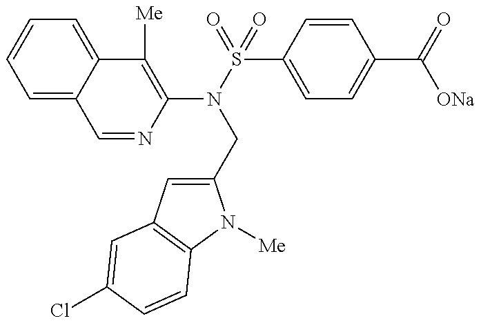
C1=NC(N(S(=O)(=O)C2=CC=C(C(=O)[ONa])C=C2)CC2=CC3=C(N2[Me])C=CC(Cl)=C3)=C([Me])C2=CC=CC=C12
